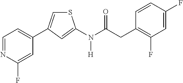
C1=NC(F)=CC(C2=CSC(N(C(CC3=C(F)C=C(F)C=C3)=O)[H])=C2)=C1
